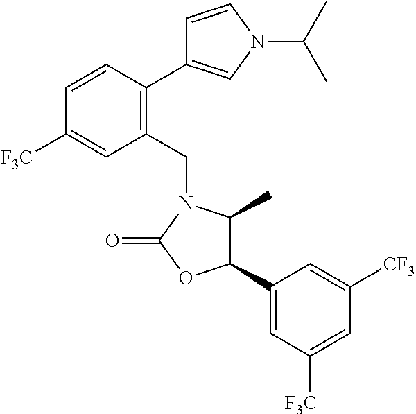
C1(CN2C(C)C(C3=CC([F3C])=CC([CF3])=C3)OC2=O)=C(C2=CN(C(C)C)C=C2)C=CC([F3C])=C1
